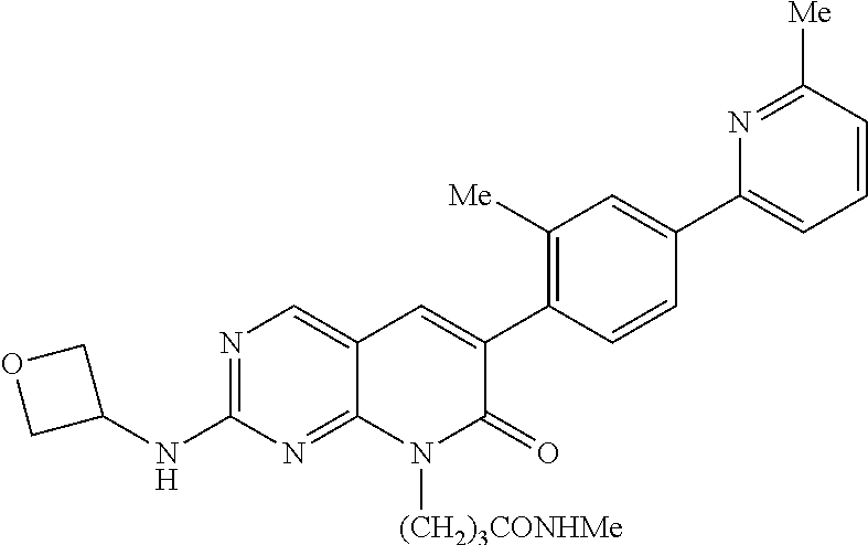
N1=C(NC2COC2)N=C2C(=C1)C=C(C1=C([Me])C=C(C3=CC=CC([Me])=N3)C=C1)C(=O)N2[(CH2)3CONHMe]
